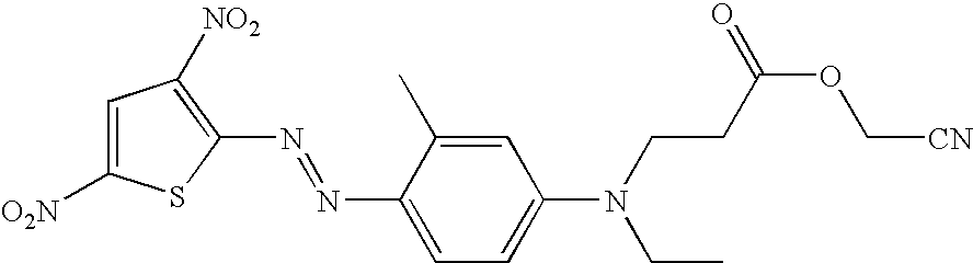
C1=C([O2N])SC(N=NC2=CC=C(N(CC)CCC(OC[CN])=O)C=C2C)=C1[NO2]
